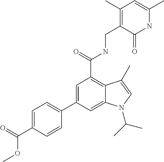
N1C(C)=CC(C)=C(CNC(C2=C3C(=CC(C4=CC=C(C(=O)OC)C=C4)=C2)N(C(C)C)C=C3C)=O)C1=O
